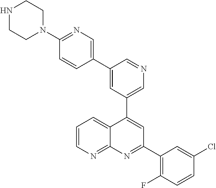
C1=C(C2=CN=C(N3CCNCC3)C=C2)C=NC=C1C1=CC(C2=C(F)C=CC(Cl)=C2)=NC2=NC=CC=C12
